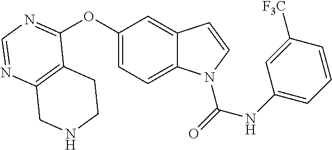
C12=C(N=CN=C1OC1=CC=C3C(=C1)C=CN3C(=O)NC1=CC=CC([F3C])=C1)CNCC2
